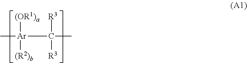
C[Ar](C([R3])([R3])C)([(OR1)a])[(R2)b]
